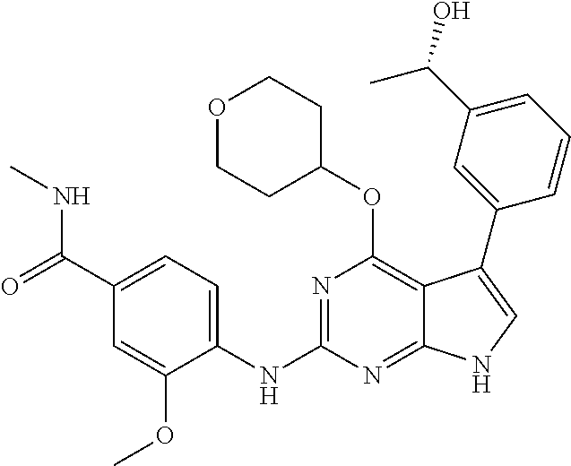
N(C1=NC(OC2CCOCC2)=C2C(=N1)NC=C2C1=CC(C(C)O)=CC=C1)C1=CC=C(C(=O)NC)C=C1OC
